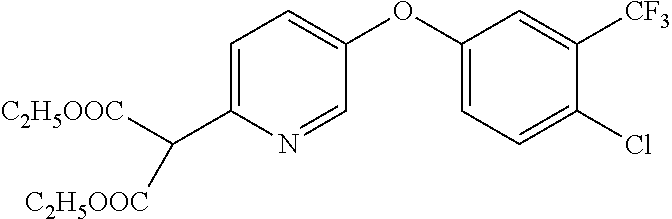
C1(OC2=CC=C(Cl)C([CF3])=C2)=CC=C(C([C2H5OOC])[C2H5OOC])N=C1
